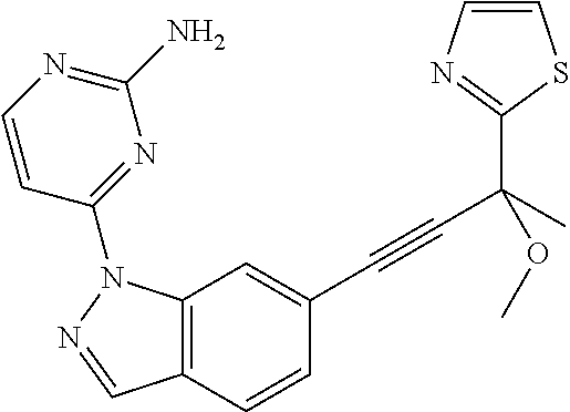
C12=C(C=CC(C#CC(C)(C3=NC=CS3)OC)=C1)C=NN2C1=NC(N)=NC=C1
